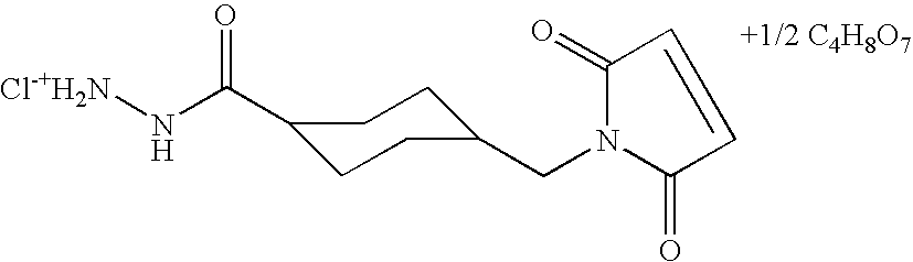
[Cl-+H2N]NC(=O)C1CCC(CN2C(=O)C=CC2=O)CC1
